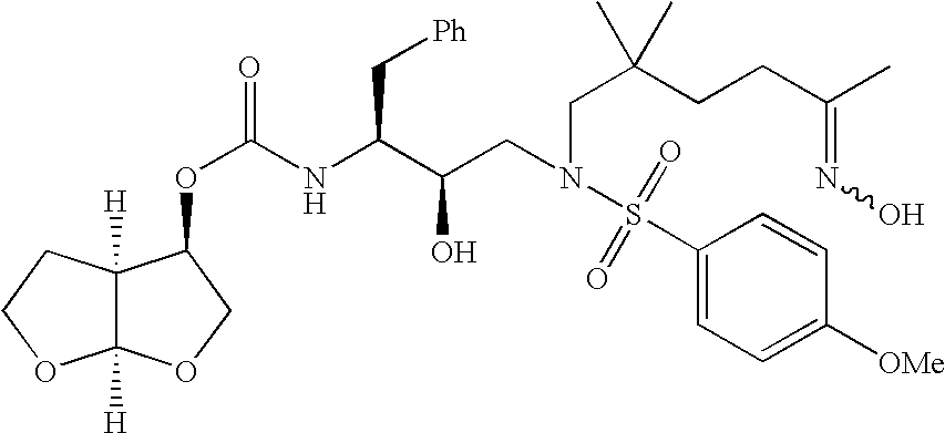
C12([H])C([H])(CCO1)C(OC(NC(C(CN(CC(CCC(C)=NO)(C)C)S(C1=CC=C([OMe])C=C1)(=O)=O)O)C[Ph])=O)CO2
